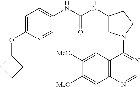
C1(OC2=CC=C(NC(NC3CN(C4=NC=NC5=C4C=C([MeO])C([MeO])=C5)CC3)=O)C=N2)CCC1
